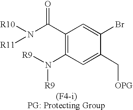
C1(C(N([R10])[R11])=O)=C(N([R9])[R9])C=C(C[OPG])C(Br)=C1
